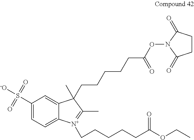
C1(S([-O])(=O)=O)=CC=C2C(=C1)C(C)(CCCCCC(ON1C(=O)CCC1=O)=O)C(C)=[N+]2CCCCCC(OCC)=O
